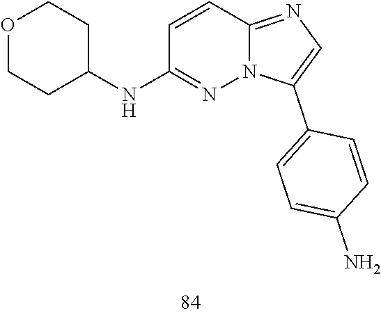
C1=C(N)C=CC(C2=CN=C3C=CC(NC4CCOCC4)=NN23)=C1
